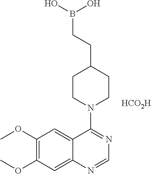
C1(OC)=C(OC)C=C2C(=C1)C(N1CCC(CCB(O)O)CC1)=NC=N2.[HCO2H]
